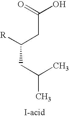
C(CC(C)C)(CC(O)=O)[R].[I-acid]
